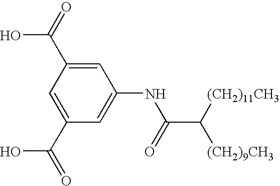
C1=C(C(=O)O)C=C(C(=O)O)C=C1NC(=O)C([(CH2)9CH3])[(CH2)11CH3]
